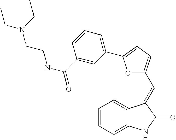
C1=CC=C2C(=C1)C(=CC1=CC=C(C3=CC=CC(C(NCCN(CC)CC)=O)=C3)O1)C(=O)N2
